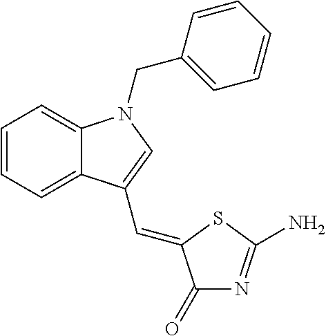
C1=CC=C2C(=C1)N(CC1=CC=CC=C1)C=C2C=C1C(=O)N=C(N)S1
